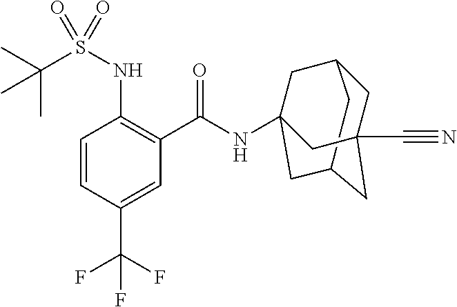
C1C2CC3(NC(C4=C(NS(C(C)(C)C)(=O)=O)C=CC(C(F)(F)F)=C4)=O)CC(CC1(C#N)C3)C2
